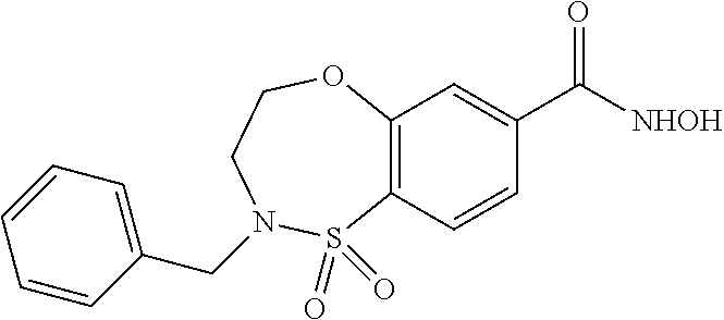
C12=C(OCCN(CC3=CC=CC=C3)S1(=O)=O)C=C(C(=O)[NHOH])C=C2
